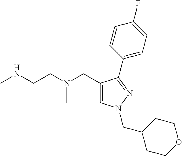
C1=C(CN(CCNC)C)C(C2=CC=C(F)C=C2)=NN1CC1CCOCC1
